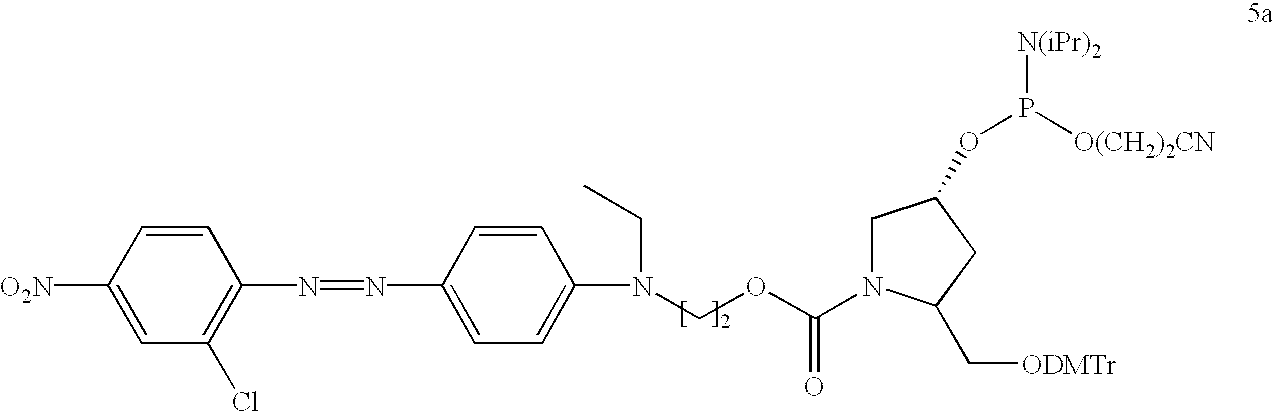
C1=CC([O2N])=CC(Cl)=C1N=NC1=CC=C(N(CC)COC(=O)N2CC(OP([O(CH2)2CN])[N(iPr)2])CC2C[ODMTr])C=C1
